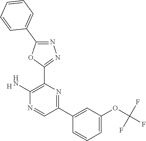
[H].C1(N)=C(C2=NN=C(C3=CC=CC=C3)O2)N=C(C2=CC(OC(F)(F)F)=CC=C2)C=N1
